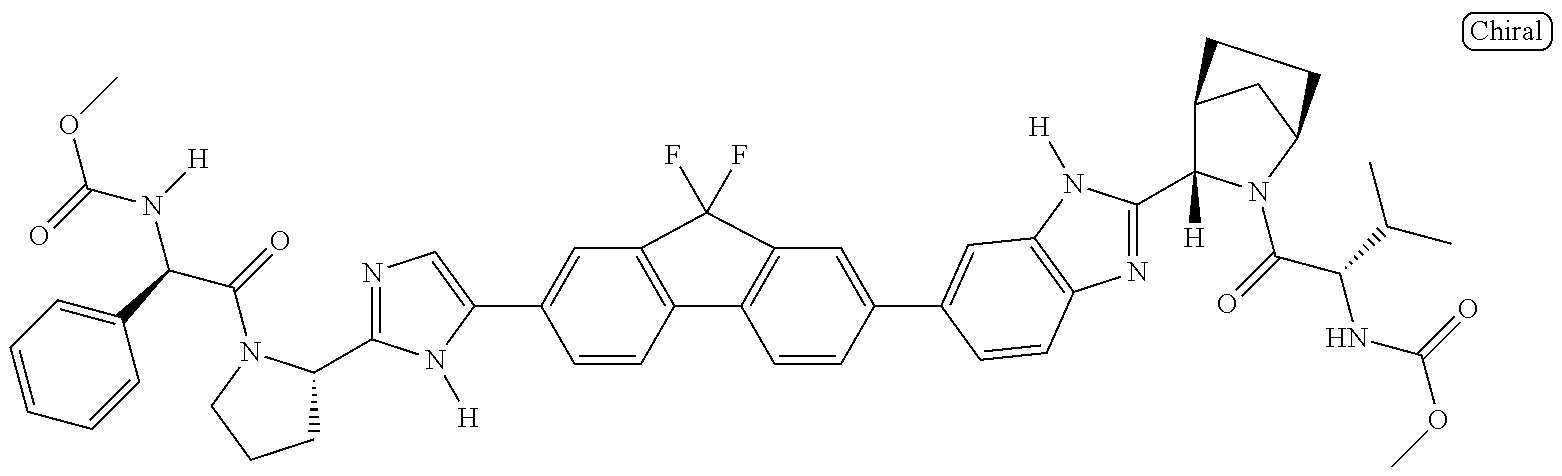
N1=C(C2CCCN2C(C(N(C(OC)=O)[H])C2=CC=CC=C2)=O)N([H])C(C2=CC3=C(C=C2)C2=C(C=C(C4=CC5=C(N=C(C6([H])C7CC(N6C(C(NC(OC)=O)C(C)C)=O)CC7)N5[H])C=C4)C=C2)C3(F)F)=C1
